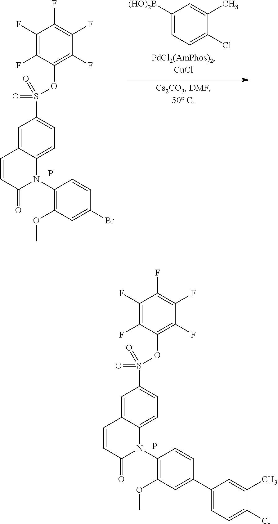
C1(S(OC2=C(F)C(F)=C(F)C(F)=C2F)(=O)=O)=CC=C2C(=C1)C=CC(=O)N2C1=C(OC)C=C(C2=CC=C(Cl)C(C)=C2)C=C1.P.C1([(HO)2B])=CC=C(Cl)C(C)=C1.C1(S(OC2=C(F)C(F)=C(F)C(F)=C2F)(=O)=O)=CC=C2C(=C1)C=CC(=O)N2C1=C(OC)C=C(Br)C=C1.P
